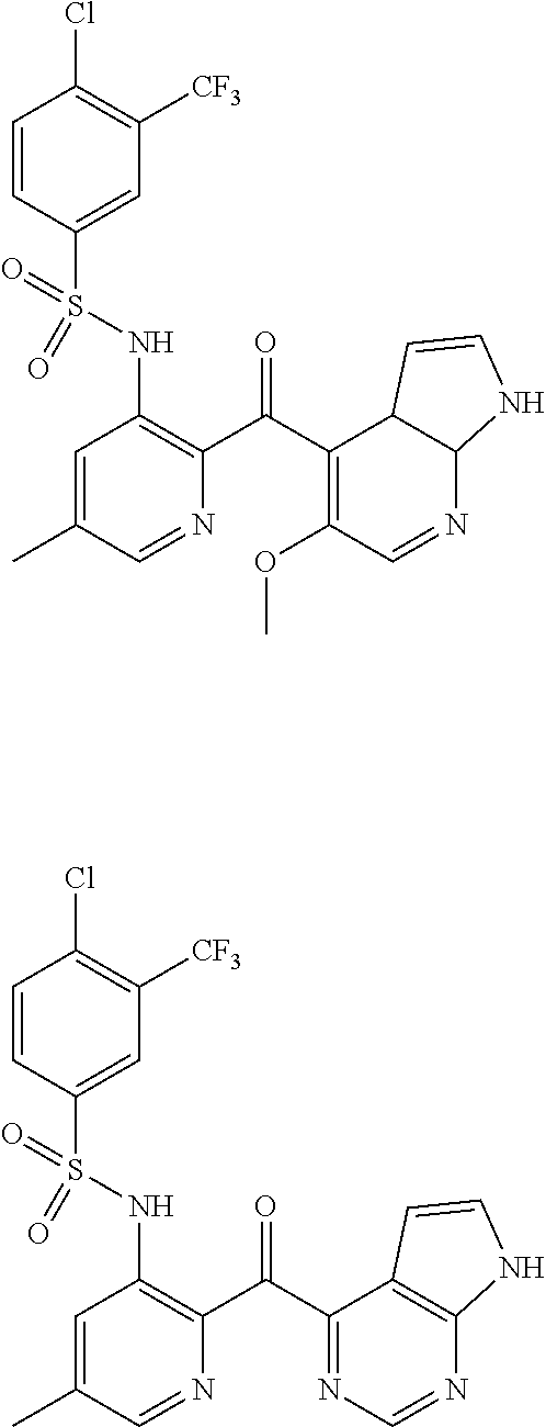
C1=CC(S(NC2=C(C(C3=C(OC)C=NC4C3C=CN4)=O)N=CC(C)=C2)(=O)=O)=CC([CF3])=C1Cl.C1=CC(S(NC2=C(C(C3=NC=NC4=C3C=CN4)=O)N=CC(C)=C2)(=O)=O)=CC([CF3])=C1Cl
